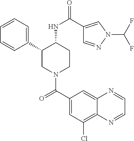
C1=CC=C(C2CN(C(C3=CC(Cl)=C4C(=C3)N=CC=N4)=O)CCC2NC(=O)C2=CN(C(F)F)N=C2)C=C1
